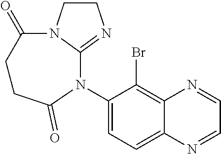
C1CN=C2N(C3=CC=C4C(=C3Br)N=CC=N4)C(=O)CCC(=O)N12
